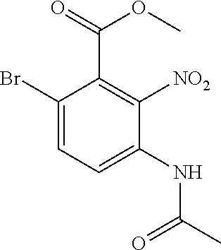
C1(Br)=CC=C(NC(C)=O)C([NO2])=C1C(=O)OC
